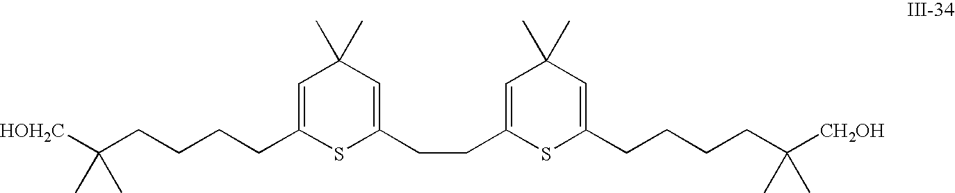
[HOH2C]C(CCCCC1=CC(C)(C)C=C(CCC2=CC(C)(C)C=C(CCCCC([CH2OH])(C)C)S2)S1)(C)C
